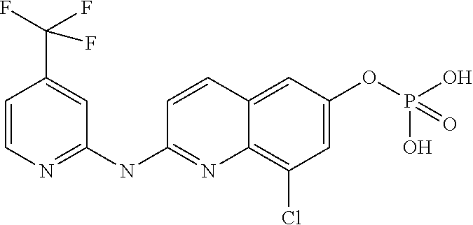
C1=CN=C(NC2=NC3=C(Cl)C=C(OP(O)(O)=O)C=C3C=C2)C=C1C(F)(F)F
